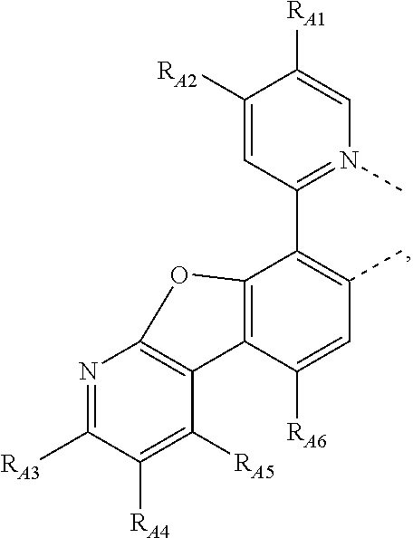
N1=C([RA3])C([RA4])=C([RA5])C2=C1OC1=C2C([RA6])=CC(C)=C1C1=N(C)C=C([RA1])C([RA2])=C1
